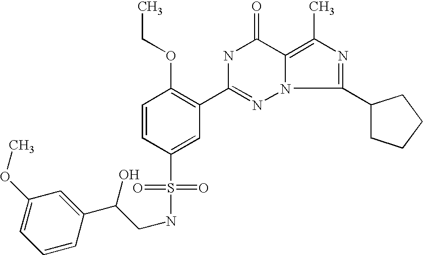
C1=CC(S(=O)(=O)NCC(C2=CC(OC)=CC=C2)O)=CC(C2=NN3C(=C(C)N=C3C3CCCC3)C(=O)N2)=C1OCC
